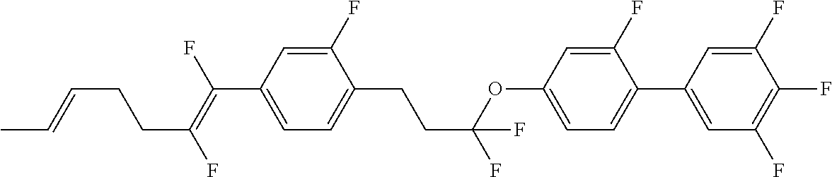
C1(F)=CC(C(=C(F)CCC=CC)F)=CC=C1CCC(OC1=CC=C(C2=CC(F)=C(F)C(F)=C2)C(F)=C1)(F)F
